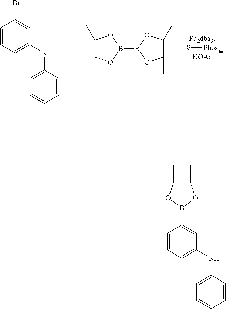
C1=CC=C(NC2=CC=CC=C2)C=C1Br.B1(B2OC(C)(C)C(C)(C)O2)OC(C)(C)C(C)(C)O1.S[Phos].[KOAc].C1=CC=C(NC2=CC=CC=C2)C=C1B1OC(C)(C)C(C)(C)O1
